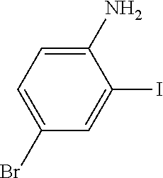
C1(N)=CC=C(Br)C=C1I
